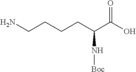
NCCCCC(C(O)=O)N[Boc]
